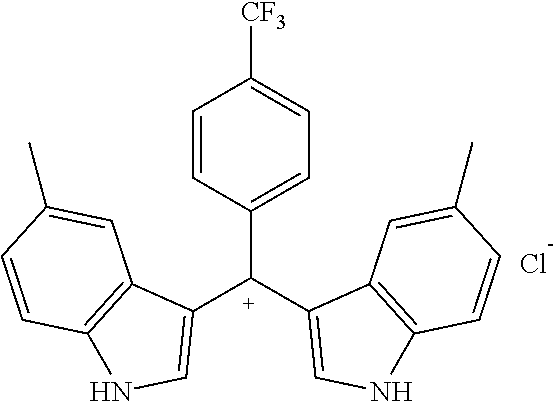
C1=CC([C+](C2=CNC3=C2C=C(C)C=C3)C2=CNC3=C2C=C(C)C=C3)=CC=C1[CF3].Cl
